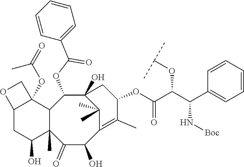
C12CC(O)C3(C)C(C1(OC(=O)C)CO2)C(OC(C1=CC=CC=C1)=O)C1(O)C(C)(C)C(=C(C)C(OC(C(C(C2=CC=CC=C2)N[Boc])OC(C)C)=O)C1)C(O)C3=O
